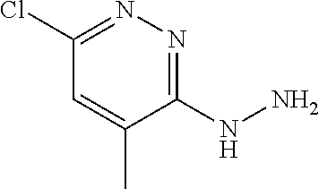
C1(NN)=NN=C(Cl)C=C1C
